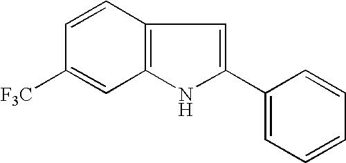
C1=CC2=C(C=C1[F3C])NC(C1=CC=CC=C1)=C2
